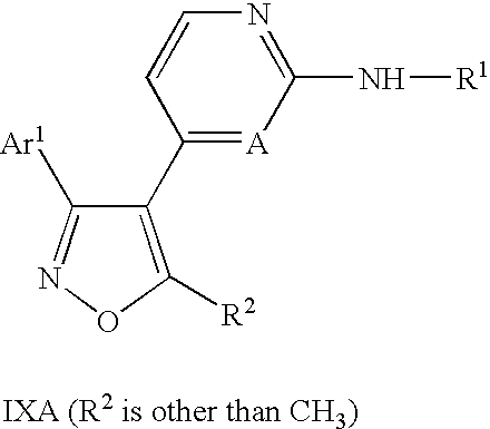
C1([R2])=C(C2=[A]C(N[R1])=NC=C2)C([Ar1])=NO1
